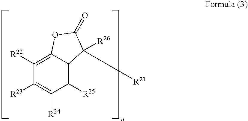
C1([R22])=C2C(=C([R25])C([R24])=C1[R23])C([R21])([R26])C(=O)O2
